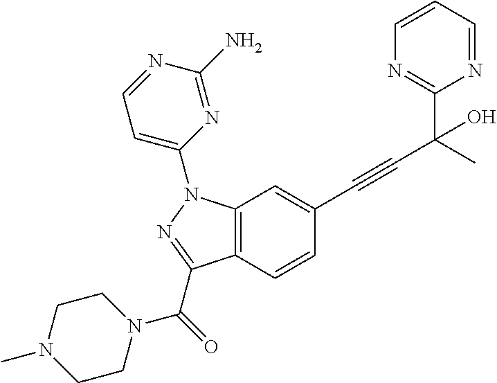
C12=C(N(C3=CC=NC(N)=N3)N=C1C(=O)N1CCN(C)CC1)C=C(C#CC(C)(C1=NC=CC=N1)O)C=C2
